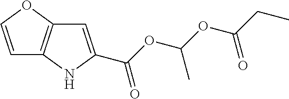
C1=COC2=C1NC(C(OC(OC(CC)=O)C)=O)=C2
